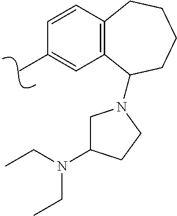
C1=CC2=C(C=C1C)C(N1CC(N(CC)CC)CC1)CCCC2
